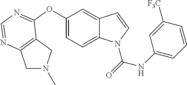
C1(OC2=NC=NC3=C2CN(C)C3)=CC=C2C(=C1)C=CN2C(NC1=CC=CC([F3C])=C1)=O
